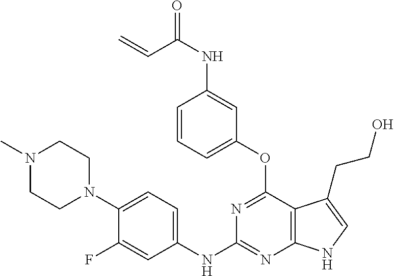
C1(NC2=NC3=C(C(OC4=CC=CC(NC(C=C)=O)=C4)=N2)C(CCO)=CN3)=CC=C(N2CCN(C)CC2)C(F)=C1
